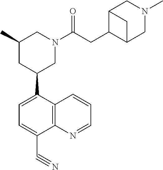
C1=C(C2CN(C(CC3C4CN(C)CC3C4)=O)CC(C)C2)C2=C(C(C#N)=C1)N=CC=C2
